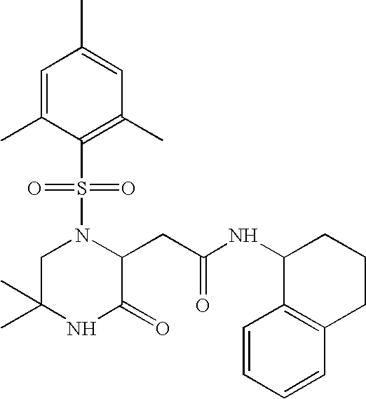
C1(S(N2CC(C)(C)NC(=O)C2CC(NC2CCCC3=C2C=CC=C3)=O)(=O)=O)=C(C)C=C(C)C=C1C
